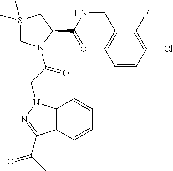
C12=C(C=CC=C1)C(C(C)=O)=NN2CC(=O)N1C[Si](C)(C)CC1C(NCC1=CC=CC(Cl)=C1F)=O
